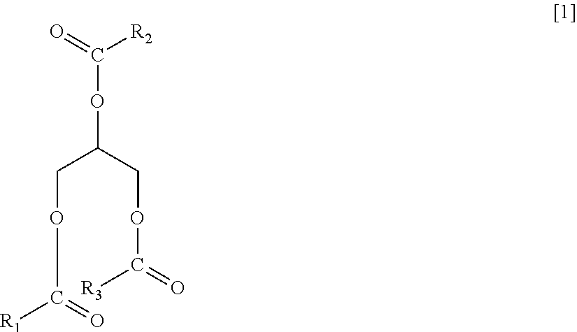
O(C(COC([R1])=O)COC([R3])=O)C([R2])=O
